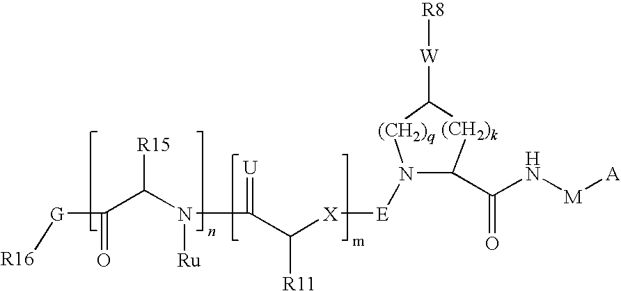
N1([E][X]C(C(N(C(C([G][R16])=O)[R15])[Ru])=[U])[R11])C(C(N[M][A])=O)[(CH2)k]C([W][R8])[(CH2)q]1
